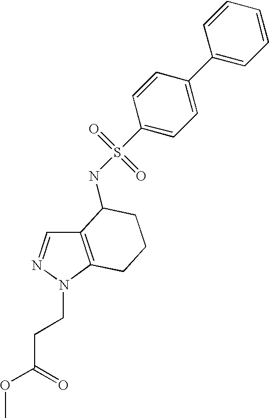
C1(C2=CC=C(S(=O)(=O)NC3C4=C(N(CCC(OC)=O)N=C4)CCC3)C=C2)=CC=CC=C1
